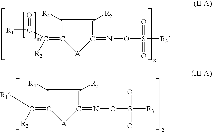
[A]1C(=NOS(=O)(=O)[R3])C([R5])=C([R4])C1=C([R2])C([R1])=O.[A]1C(=NOS(=O)(=O)[R3])C([R5])=C([R4])C1=C([R2])[R1]
